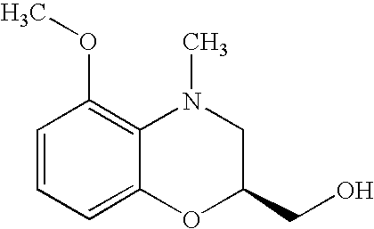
C1=CC=C2C(=C1OC)N(C)CC(CO)O2
